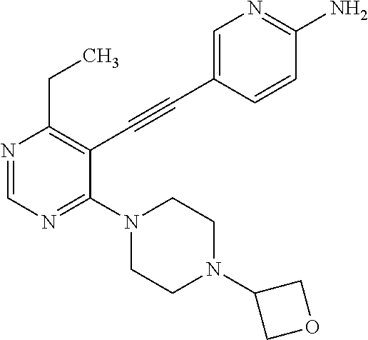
N1=CN=C(N2CCN(C3COC3)CC2)C(C#CC2=CN=C(N)C=C2)=C1CC
